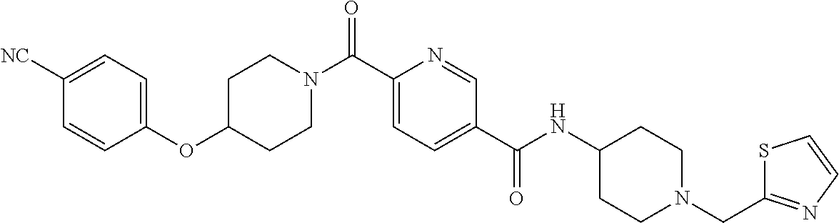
C1(OC2CCN(C(C3=CC=C(C(NC4CCN(CC5=NC=CS5)CC4)=O)C=N3)=O)CC2)=CC=C([NC])C=C1
